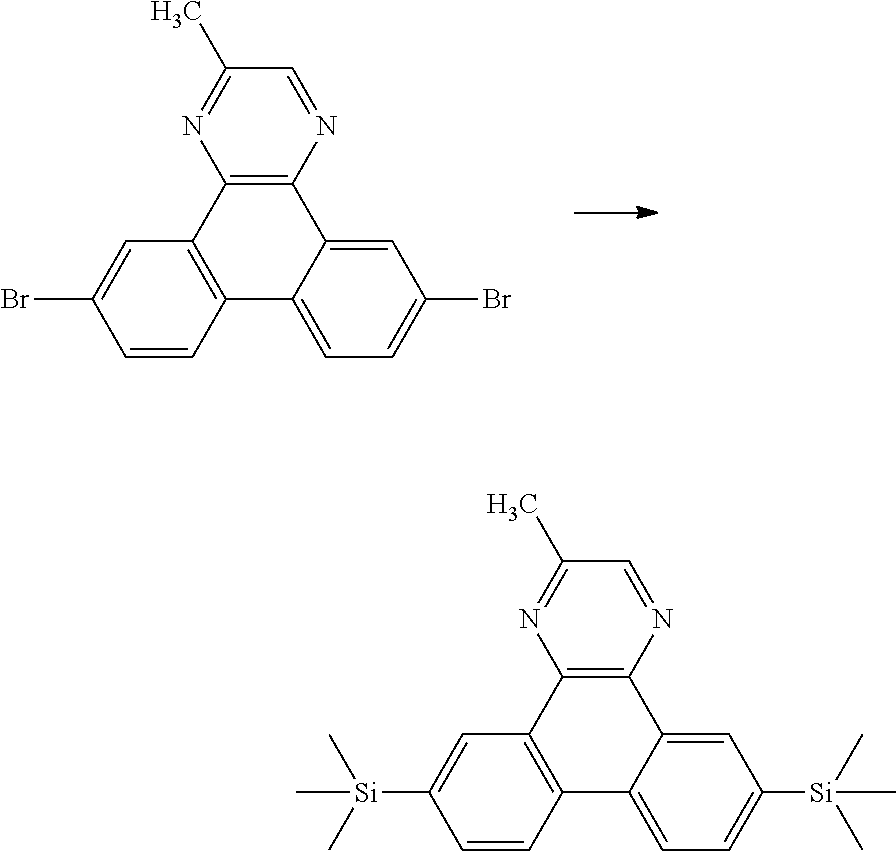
C1=CC2=C(C=C1Br)C1=C(C3=CC(Br)=CC=C23)N=CC(C)=N1.C1=CC2=C(C=C1[Si](C)(C)C)C1=C(C3=CC([Si](C)(C)C)=CC=C23)N=CC(C)=N1
